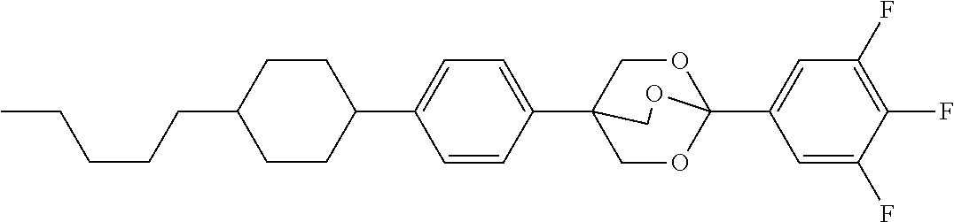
C1(C23OCC(C4=CC=C(C5CCC(CCCCC)CC5)C=C4)(CO2)CO3)=CC(F)=C(F)C(F)=C1
